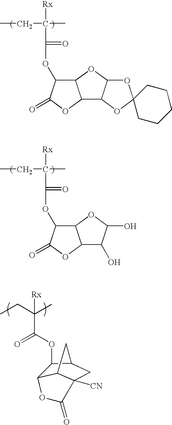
CCC([Rx])(C)C(=O)OC1C2C(OC1=O)C1C(O2)OC2(O1)CCCCC2.CCC([Rx])(C)C(=O)OC1C2C(OC1=O)C(O)C(O)O2.CCC(C)([Rx])C(=O)OC1C2OC(=O)C3([CN])CC1CC23
